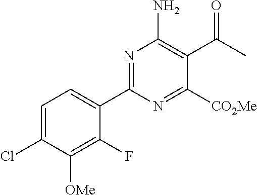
C1(C2=NC(N)=C(C(C)=O)C([CO2Me])=N2)=CC=C(Cl)C([OMe])=C1F
